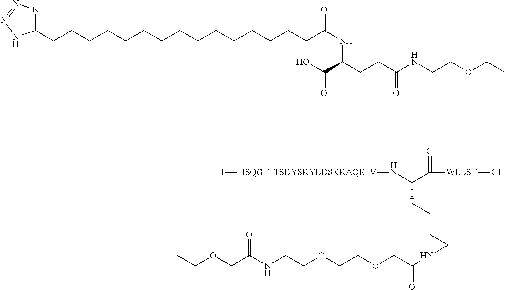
[H][HSQGTFTSDYSKYLDSKKAQEFV]NC(C([WLLST]O)=O)CCCCNC(COCCOCCNC(COCC)=O)=O.C(CCCCCCCCCCCCCCC(NC(CCC(NCCOCC)=O)C(O)=O)=O)C1=NN=NN1
